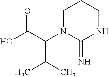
OC(C(N1C(=N)NCCC1)C(C)C)=O
